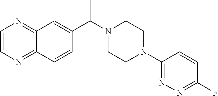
C(N1CCN(C2=NN=C(F)C=C2)CC1)(C)C1=CC2=NC=CN=C2C=C1
